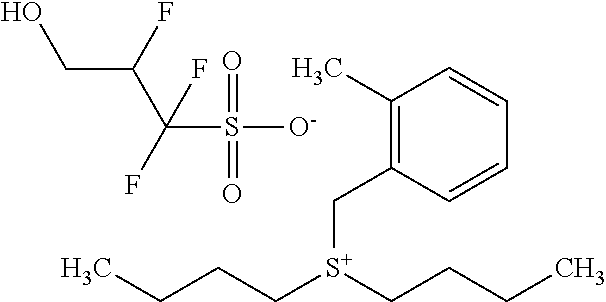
C1(C)=C(C[S+](CCCC)CCCC)C=CC=C1.OCC(C(S([O-])(=O)=O)(F)F)F
